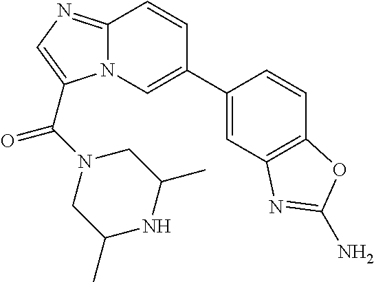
C1=C(C2=CN3C(=NC=C3C(N3CC(C)NC(C)C3)=O)C=C2)C=CC2=C1N=C(N)O2
